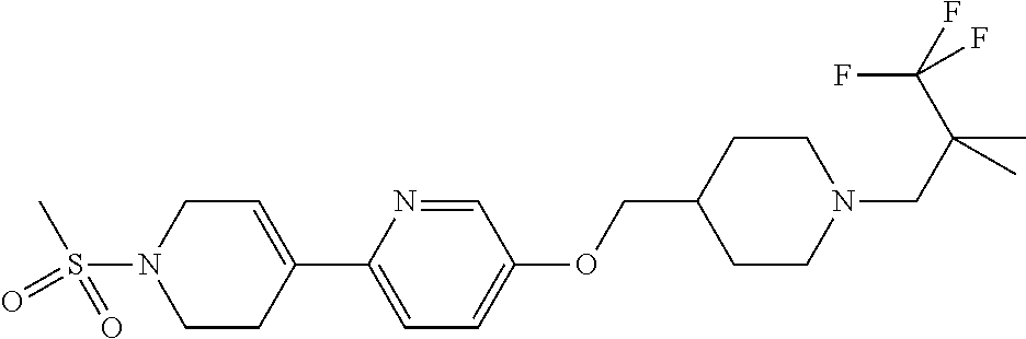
C1CC(C2=CC=C(OCC3CCN(CC(C)(C(F)(F)F)C)CC3)C=N2)=CCN1S(=O)(C)=O
